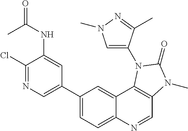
C1(C2=CN=C(Cl)C(NC(=O)C)=C2)=CC=C2C(=C1)C1=C(C=N2)N(C)C(=O)N1C1=CN(C)N=C1C
